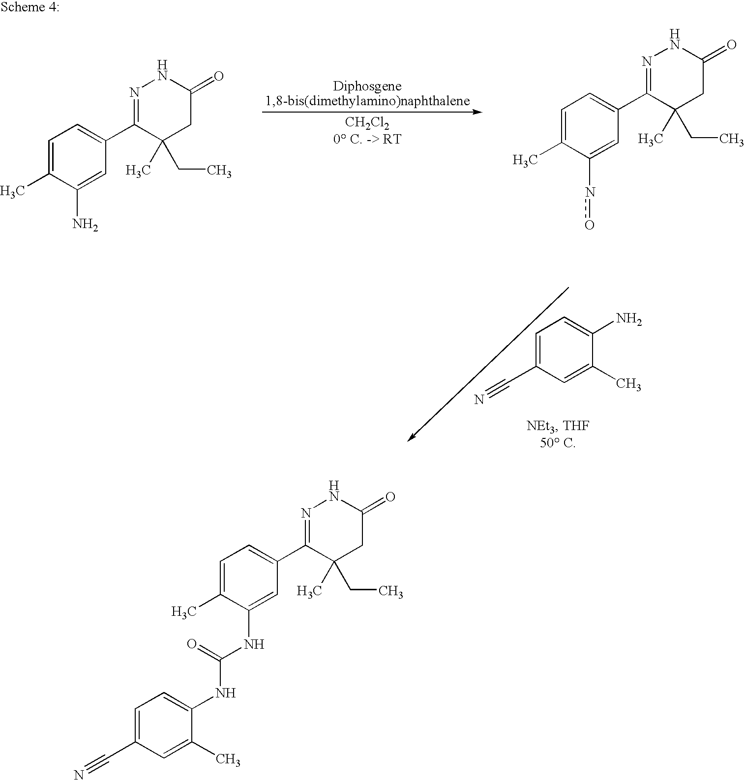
C1=C(C)C(NC(NC2=CC=C(C#N)C=C2C)=O)=CC(C2=NNC(=O)CC2(C)CC)=C1.C1=C(C)C(no)=CC(C2=NNC(=O)CC2(C)CC)=C1.C1=C(C)C(N)=CC(C2=NNC(=O)CC2(C)CC)=C1.C1=C(C#N)C=C(C)C(N)=C1
